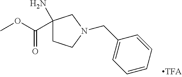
C1=CC=CC(CN2CCC(N)(C(OC)=O)C2)=C1
